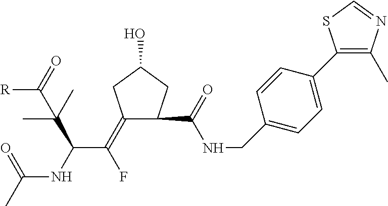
C1(=C(C(NC(C)=O)C(C)(C)C(=O)[R])F)CC(O)CC1C(NCC1=CC=C(C2=C(C)N=CS2)C=C1)=O
